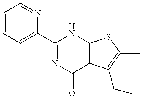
C1=CC=C(C2=NC(=O)C3=C(N2)SC(C)=C3CC)N=C1
